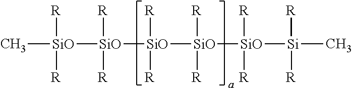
C[SiO]([R])([R])[SiO]([R])([R])[SiO]([R])([R])[SiO]([R])([R])[SiO]([R])([R])[Si]([R])(C)[R]
